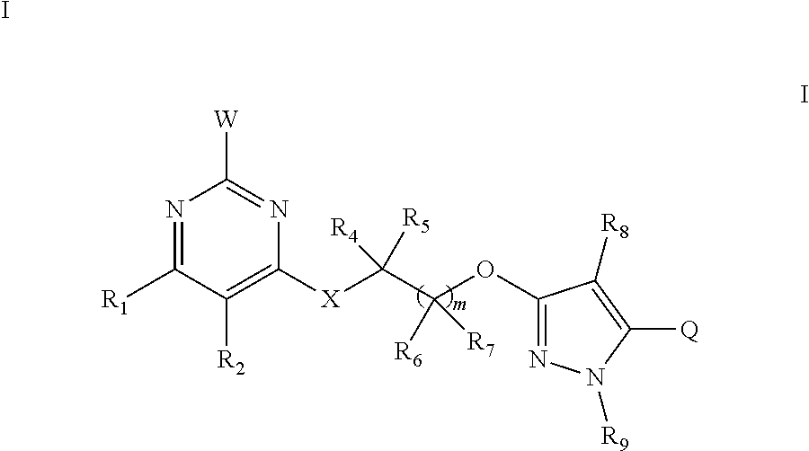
N1=C([R1])C([R2])=C([X]C(C(OC2=NN([R9])C([Q])=C2[R8])([R6])[R7])([R5])[R4])N=C1[W].I
